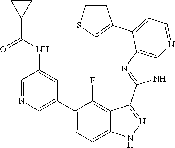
C1=NC=C(C2=CC=C3C(=C2F)C(C2=NC4=C(N2)N=CC=C4C2=CSC=C2)=NN3)C=C1NC(C1CC1)=O
